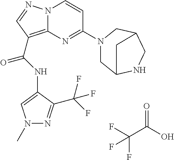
N12C(=C(C(NC3=CN(C)N=C3C(F)(F)F)=O)C=N1)N=C(N1CC3NCC(C1)C3)C=C2.FC(C(O)=O)(F)F
